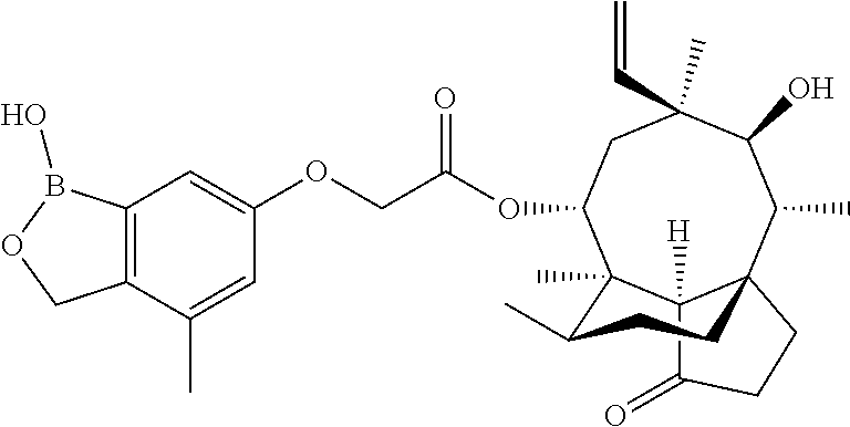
C12([H])C(=O)CCC13C(C)C(O)C(C)(C=C)CC(OC(COC1=CC4=C(C(C)=C1)COB4O)=O)C2(C)C(C)CC3
